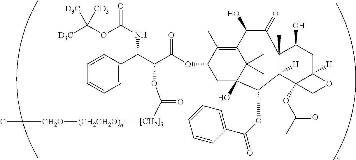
C1=C(C(C(C(OC2C(C)=C3C(C)(C)C(O)(C2)C(OC(C2=CC=CC=C2)=O)C2([H])C(C)(C(=O)C3O)C(O)CC3([H])C2(OC(C)=O)CO3)=O)OC(=O)[[CH2]3][(CH2CH2O)n][CH2O]C)NC(=O)OC([D3C])([CD3])[D3C])C=CC=C1
